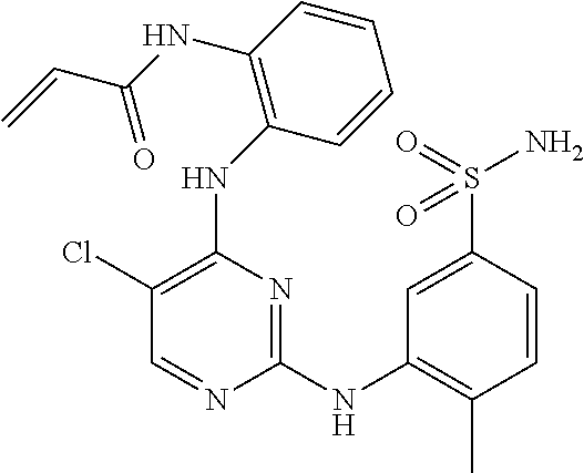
N(C1=C(Cl)C=NC(NC2=C(C)C=CC(S(N)(=O)=O)=C2)=N1)C1=C(NC(C=C)=O)C=CC=C1
